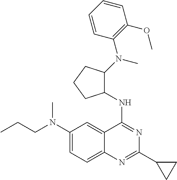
C1(N(CCC)C)=CC=C2C(=C1)C(NC1C(N(C)C3=C(OC)C=CC=C3)CCC1)=NC(C1CC1)=N2
